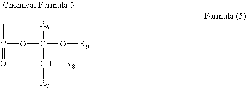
CC(=O)OC(O[R9])([R6])C([R7])[R8]
